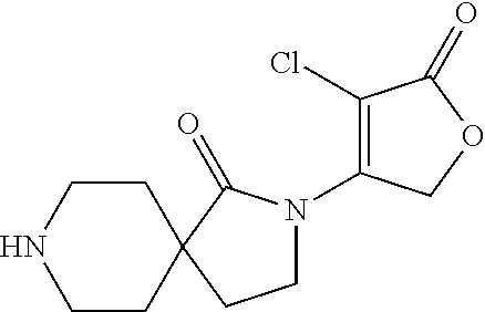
C1CC2(CCN1)C(=O)N(C1=C(Cl)C(=O)OC1)CC2
